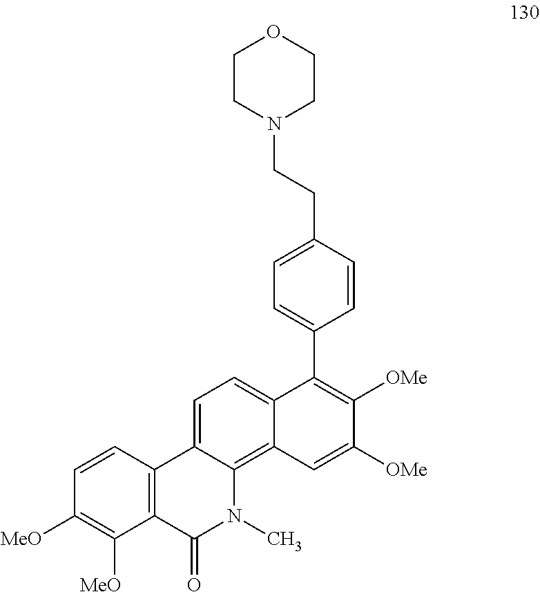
C1=C2C(=C3C(=C1)C(C1=CC=C(CCN4CCOCC4)C=C1)=C([OMe])C([OMe])=C3)N(C)C(=O)C1=C2C=CC([MeO])=C1[MeO]
